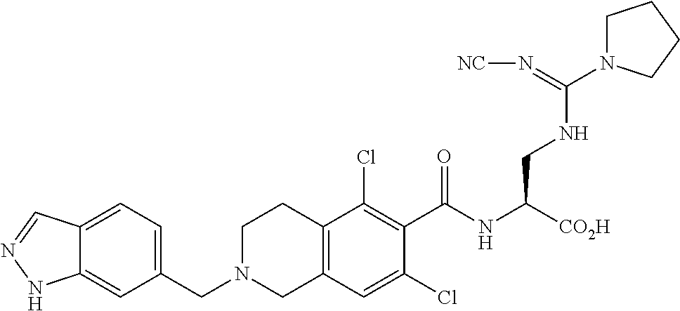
C1(CN2CC3=C(CC2)C(Cl)=C(C(NC([CO2H])CNC(=N[NC])N2CCCC2)=O)C(Cl)=C3)=CC=C2C(=C1)NN=C2
